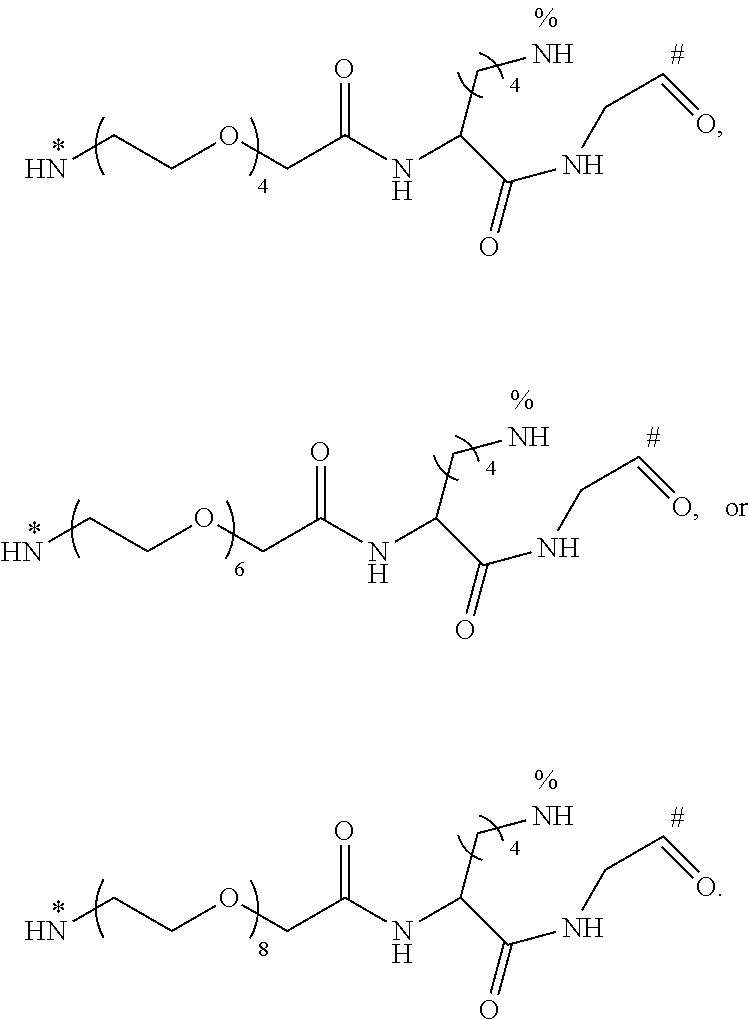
NCCOCC(NC(C(=O)NCC=O)CN)=O.NCCOCC(NC(C(=O)NCC=O)CN)=O.NCCOCC(NC(C(=O)NCC=O)CN)=O
